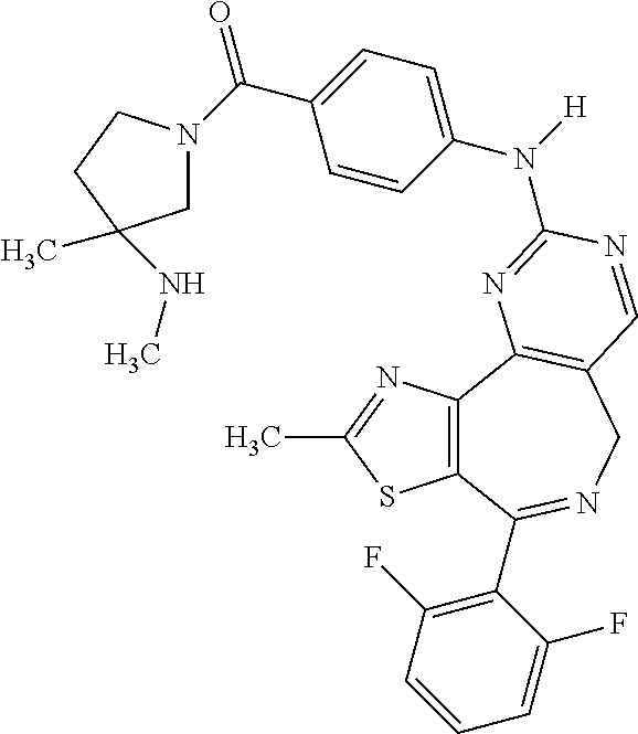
C12=C(C3=C(CN=C1C1=C(F)C=CC=C1F)C=NC(N(C1=CC=C(C(=O)N4CC(C)(NC)CC4)C=C1)[H])=N3)N=C(C)S2
